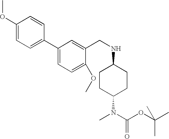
C1CC(N(C)C(OC(C)(C)C)=O)CCC1NCC1=CC(C2=CC=C(OC)C=C2)=CC=C1OC
